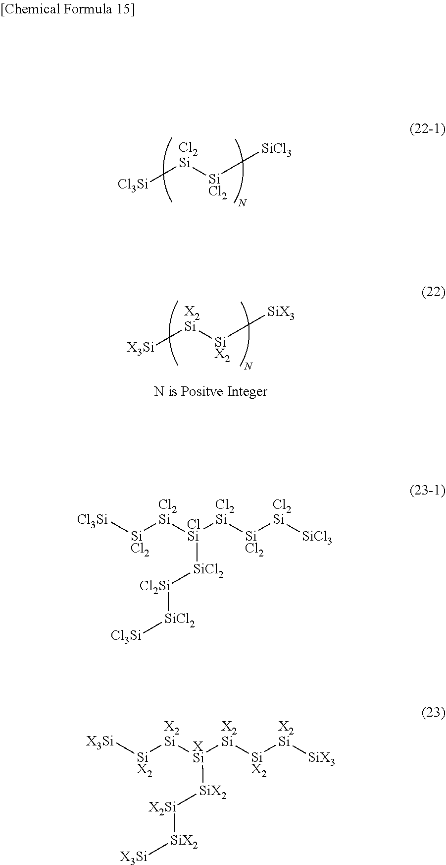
[Cl3Si][Cl2Si][SiCl2][SiCl3].[X3Si][X2Si][SiX2][SiX3].[Cl3Si][SiCl2][Cl2Si][ClSi]([Cl2Si][SiCl2][Cl2Si][SiCl3])[SiCl2][Cl2Si][SiCl2][Cl3Si].[X3Si][SiX2][X2Si][XSi]([X2Si][SiX2][X2Si][SiX3])[SiX2][X2Si][SiX2][X3Si]
